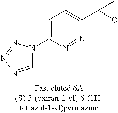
C1=NN=NN1C1=CC=C(C2OC2)N=N1
